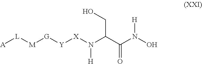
[X](N(C(CO)C(N([H])O)=O)[H])[Y][G][M][L][A]
